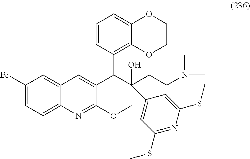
C1(Br)=CC=C2C(=C1)C=C(C(C(CCN(C)C)(O)C1=CC(SC)=NC(SC)=C1)C1=C3C(=CC=C1)OCCO3)C(OC)=N2
